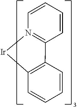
C1=CC2=N(C=C1)[Ir]C1=C2C=CC=C1
